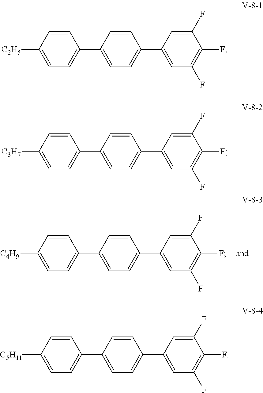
C1(C2=CC=C(C3=CC(F)=C(F)C(F)=C3)C=C2)=CC=C([C2H5])C=C1.C1(C2=CC=C(C3=CC(F)=C(F)C(F)=C3)C=C2)=CC=C([C3H7])C=C1.C1(C2=CC=C(C3=CC(F)=C(F)C(F)=C3)C=C2)=CC=C([C5H11])C=C1.C1(C2=CC=C(C3=CC(F)=C(F)C(F)=C3)C=C2)=CC=C([C4H9])C=C1
